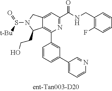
C12=CC(C(NCC3=C(F)C=CC=C3)=O)=NC(C3=CC(C4=CC=CN=C4)=CC=C3)=C1C(CCO)N(S([t-Bu])=O)C2
